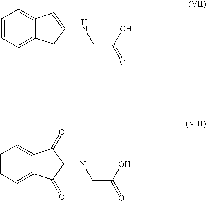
C1=CC=C2C(=C1)C=C(NCC(=O)O)C2.C1=CC=C2C(=C1)C(=O)C(=NCC(=O)O)C2=O
